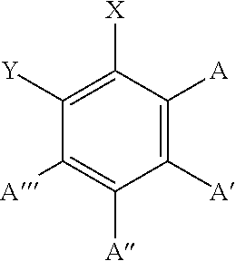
C1([A])=C([A])C([X])=C([Y])C([A])=C1[A]
